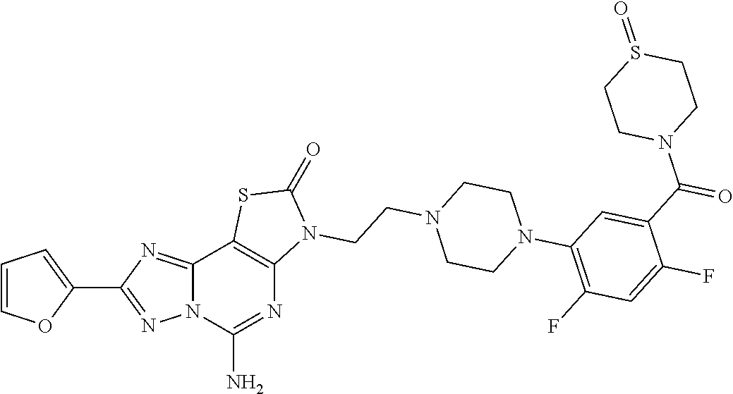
C1=COC(C2=NN3C(=N2)C2=C(N=C3N)N(CCN3CCN(C4=C(F)C=C(F)C(C(=O)N5CCS(=O)CC5)=C4)CC3)C(=O)S2)=C1
